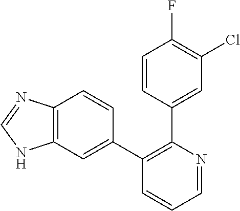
C1=CC(C2=C(C3=CC4=C(C=C3)N=CN4)C=CC=N2)=CC(Cl)=C1F
